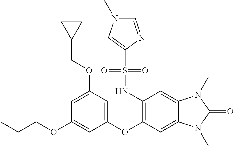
C1=C(OCC2CC2)C=C(OC2=C(NS(C3=CN(C)C=N3)(=O)=O)C=C3C(=C2)N(C)C(=O)N3C)C=C1OCCC
